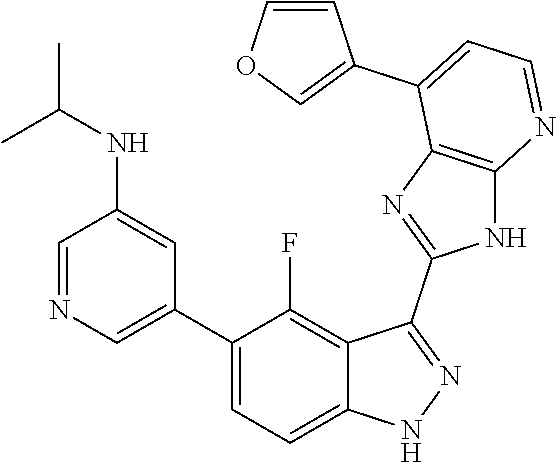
C1=NC=C(C2=CC=C3C(=C2F)C(C2=NC4=C(N2)N=CC=C4C2=COC=C2)=NN3)C=C1NC(C)C
